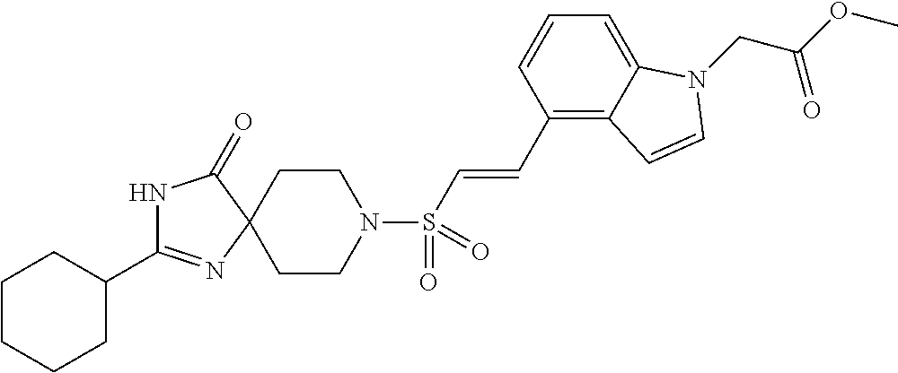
C1CN(S(C=CC2=C3C(=CC=C2)N(CC(OC)=O)C=C3)(=O)=O)CCC12N=C(C1CCCCC1)NC2=O
